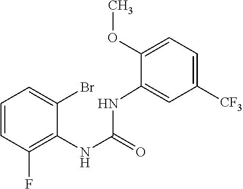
C1(NC(=O)NC2=CC([CF3])=CC=C2OC)=C(F)C=CC=C1Br
